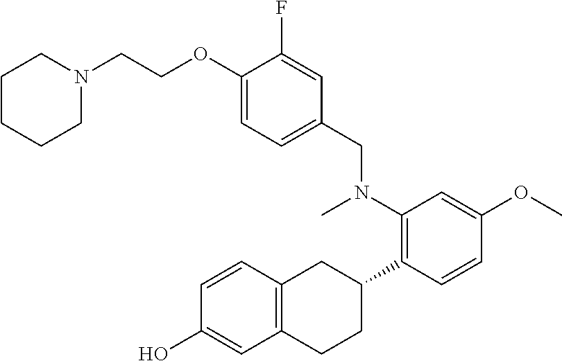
C1CN(CCOC2=CC=C(CN(C3=C(C4CC5=C(CC4)C=C(O)C=C5)C=CC(OC)=C3)C)C=C2F)CCC1
